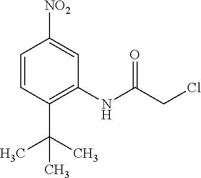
C1=CC(C(C)(C)C)=C(NC(CCl)=O)C=C1[NO2]
